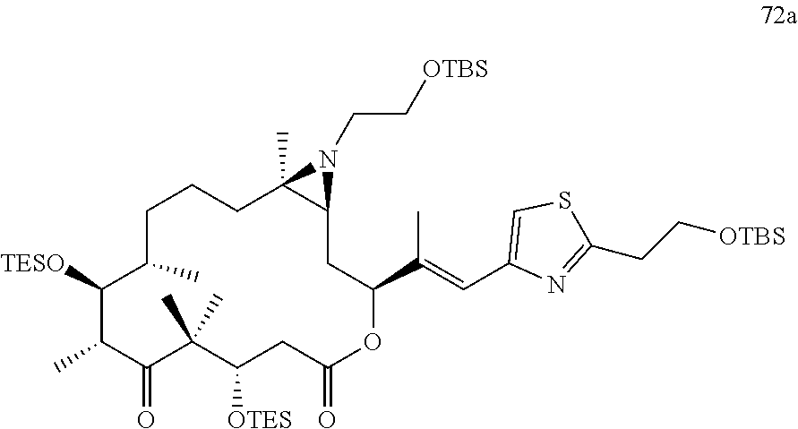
C1([TESO])C(C)C(=O)C(C)(C)C([OTES])CC(=O)OC(C(=CC2=CSC(CC[OTBS])=N2)C)CC2C(C)(CCCC1C)N2CC[OTBS]
